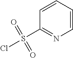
ClS(C1=NC=CC=C1)(=O)=O
